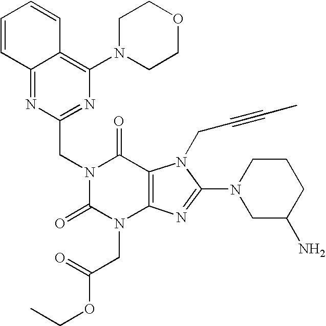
C12=NC(CN3C(=O)N(CC(OCC)=O)C4=C(C3=O)N(CC#CC)C(N3CC(N)CCC3)=N4)=NC(N3CCOCC3)=C1C=CC=C2
